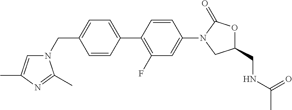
C1=CC(C2=C(F)C=C(N3CC(CNC(C)=O)OC3=O)C=C2)=CC=C1CN1C=C(C)N=C1C
